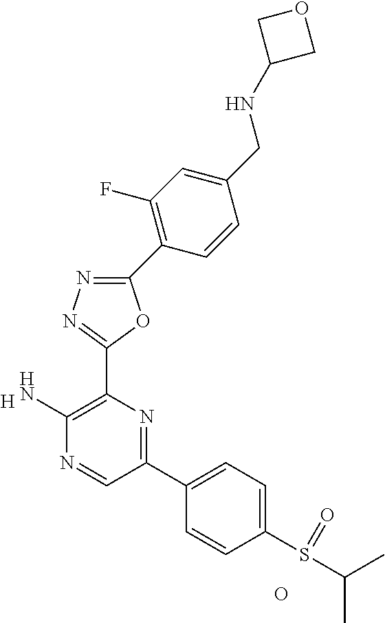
[H].C1(N)=C(C2=NN=C(C3=C(F)C=C(CNC4COC4)C=C3)O2)N=C(C2=CC=C(S(C(C)C)=O)C=C2)C=N1.O
